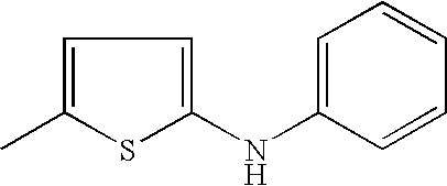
C1=C(C)SC(NC2=CC=CC=C2)=C1
